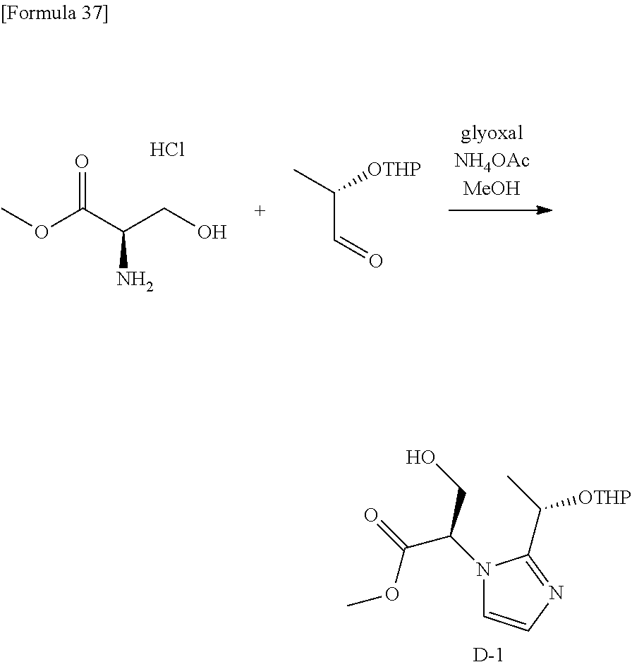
O=C(C(CO)N)OC.Cl.CC([OTHP])C=O.N1(C(C(OC)=O)CO)C=CN=C1C([OTHP])C.[D]
